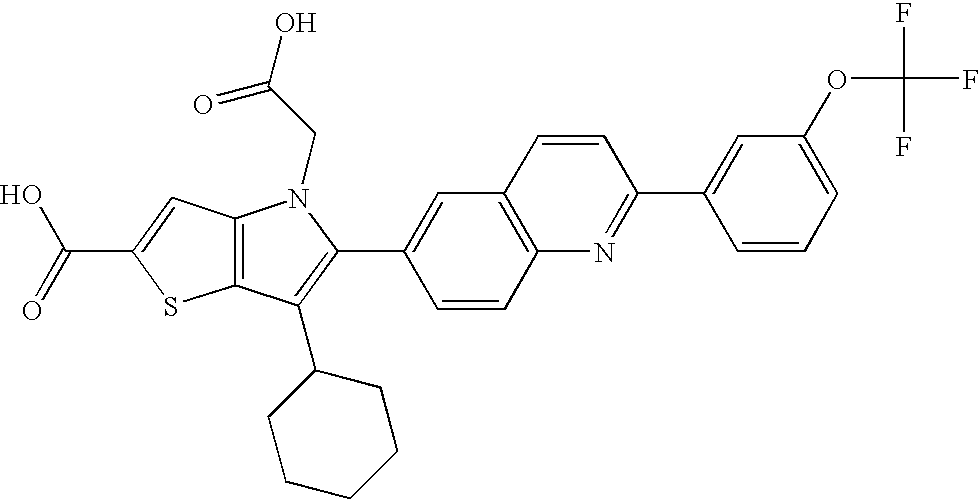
C(C1=CC2=C(S1)C(C1CCCCC1)=C(C1=CC3=C(C=C1)N=C(C1=CC(OC(F)(F)F)=CC=C1)C=C3)N2CC(=O)O)(=O)O
